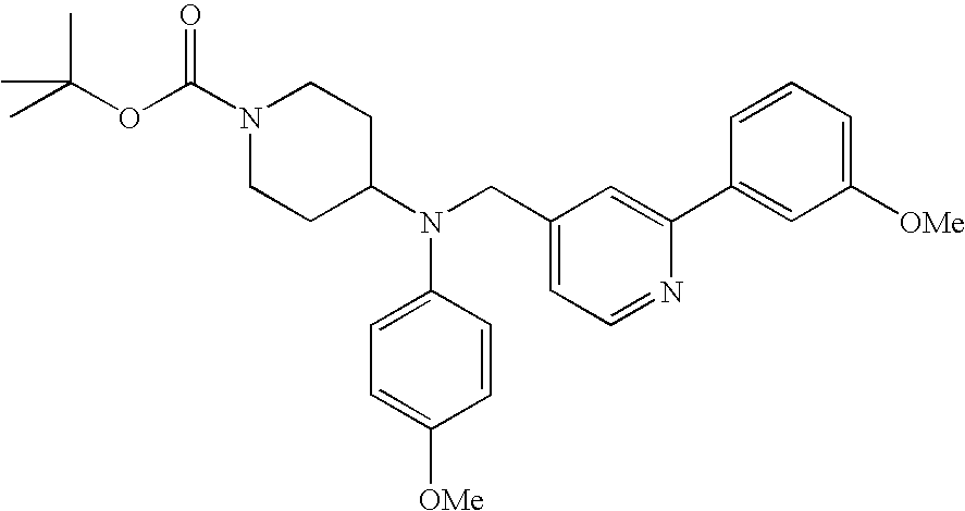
O(C(C)(C)C)C(N1CCC(N(CC2=CC=NC(C3=CC([OMe])=CC=C3)=C2)C2=CC=C([OMe])C=C2)CC1)=O
